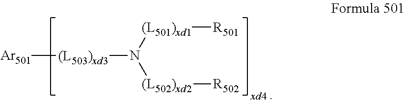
[Ar501][(L503)xd3]N([(L501)xd1][R501])[(L502)xd2][R502]
